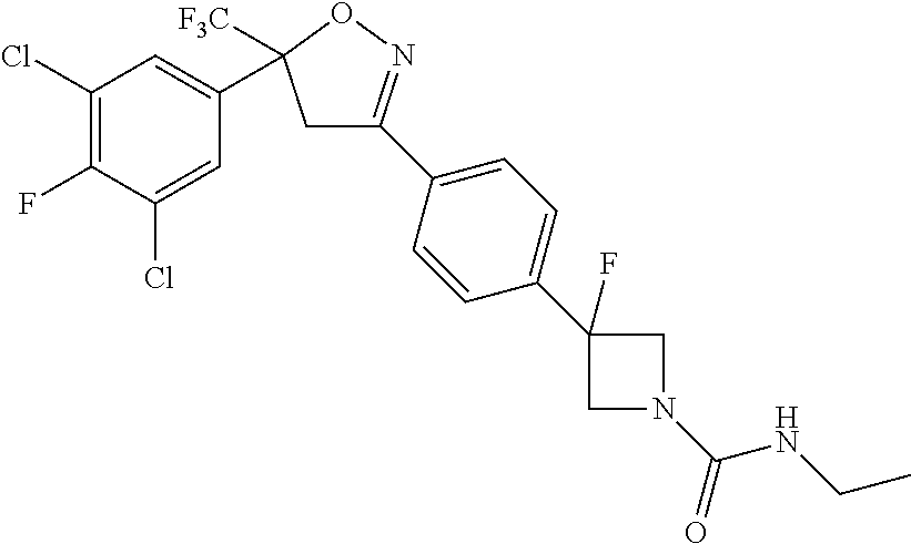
C1(C2([F3C])CC(C3=CC=C(C4(F)CN(C(=O)NCC)C4)C=C3)=NO2)=CC(Cl)=C(F)C(Cl)=C1
